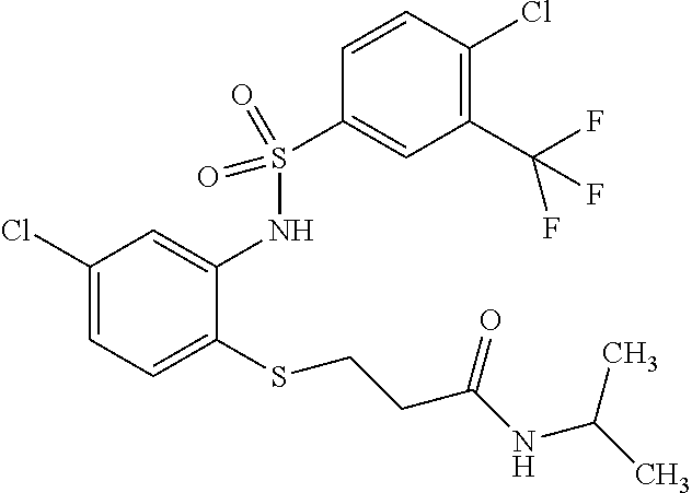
C1(Cl)=CC=C(SCCC(NC(C)C)=O)C(NS(=O)(=O)C2=CC(C(F)(F)F)=C(Cl)C=C2)=C1
